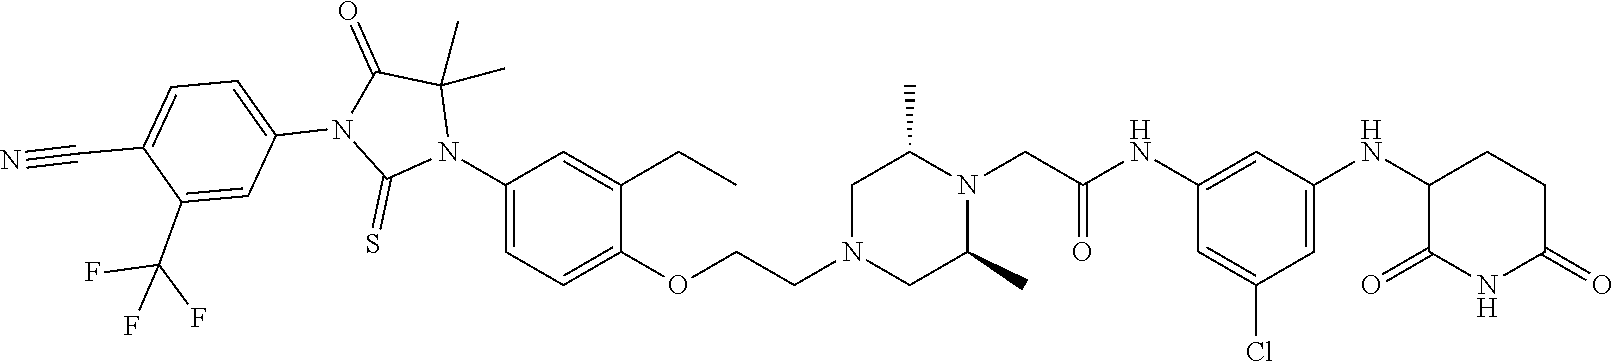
C1=C(Cl)C=C(NC2C(=O)NC(=O)CC2)C=C1NC(CN1C(C)CN(CCOC2=CC=C(N3C(C)(C)C(=O)N(C4=CC=C(C#N)C(C(F)(F)F)=C4)C3=S)C=C2CC)CC1C)=O
